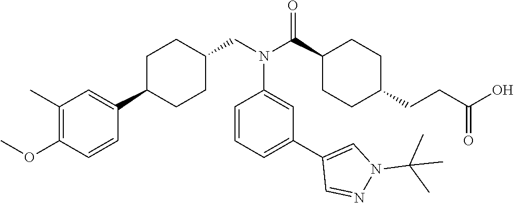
C1(C(N(CC2CCC(C3=CC(C)=C(OC)C=C3)CC2)C2=CC(C3=CN(C(C)(C)C)N=C3)=CC=C2)=O)CCC(CCC(O)=O)CC1
